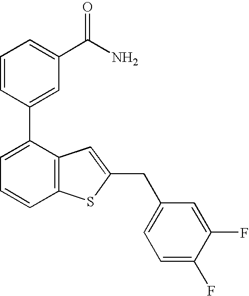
C1=CC(C2=CC=CC3=C2C=C(CC2=CC=C(F)C(F)=C2)S3)=CC(C(N)=O)=C1
